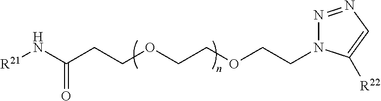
[R21]NC(=O)CCOCCOCCN1N=NC=C1[R22]
